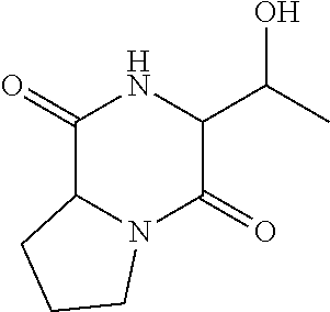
C1(=O)C2N(C(=O)C(C(C)O)N1)CCC2
